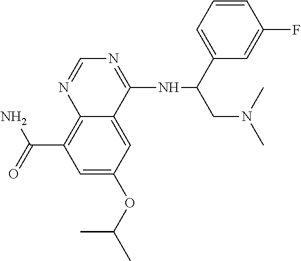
NC(=O)C1=C2C(=CC(OC(C)C)=C1)C(NC(CN(C)C)C1=CC=CC(F)=C1)=NC=N2
